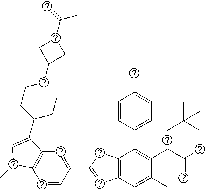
C1=CC(C2=CC3=C(C2)C(C2=CC=C(C)C=C2)=C(CC(C)=C)C(C)=C3)=CC2=C1C(C)C=C2C1CCC(C2CC(C(=C)C)C2)CC1.CC(C)(C)C
